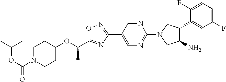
C1N(C(OC(C)C)=O)CCC(OC(C2=NC(C3=CN=C(N4CC(N)C(C5=CC(F)=CC=C5F)C4)N=C3)=NO2)C)C1
